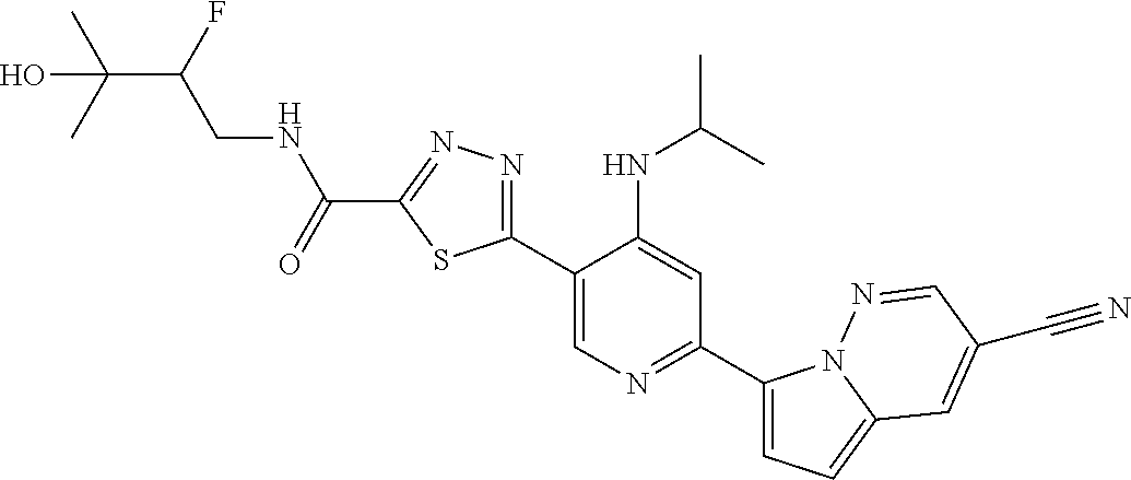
C1(C2=CN=C(C3=CC=C4N3N=CC(C#N)=C4)C=C2NC(C)C)=NN=C(C(=O)NCC(C(C)(C)O)F)S1
